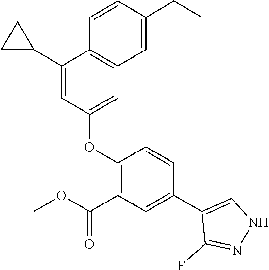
C1(C2CC2)=CC(OC2=C(C(OC)=O)C=C(C3=CNN=C3F)C=C2)=CC2=C1C=CC(CC)=C2
